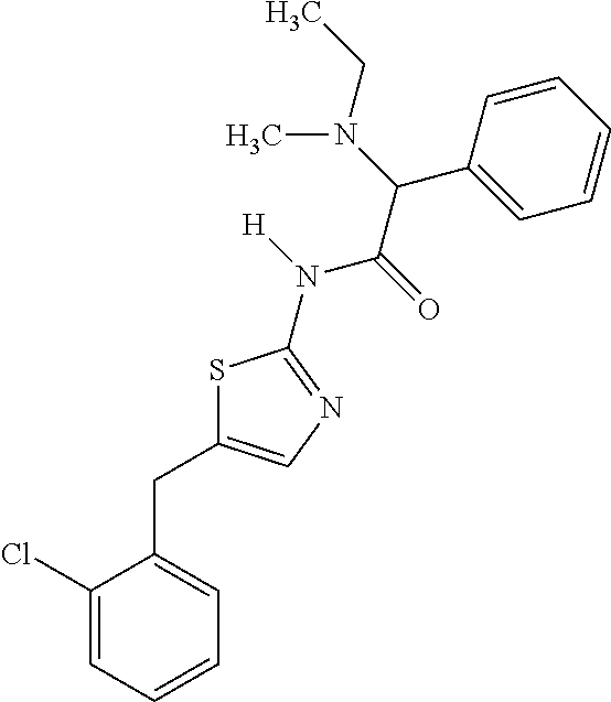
C1(Cl)=CC=CC=C1CC1=CN=C(N([H])C(=O)C(N(CC)C)C2=CC=CC=C2)S1
